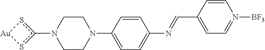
C1CN(C2=CC=C(N=CC3=CC=N([BF3])C=C3)C=C2)CCN1c1s[Au]s1
